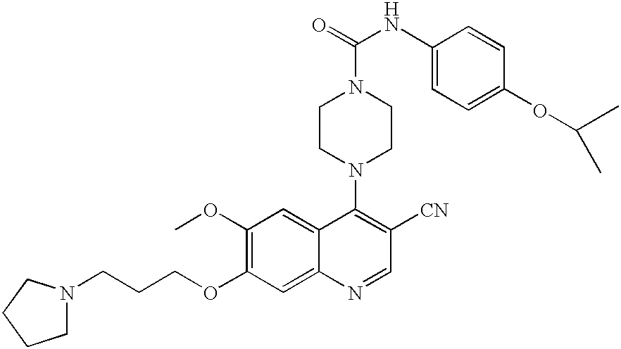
N1(CCCOC2=C(OC)C=C3C(=C2)N=CC([CN])=C3N2CCN(C(NC3=CC=C(OC(C)C)C=C3)=O)CC2)CCCC1
